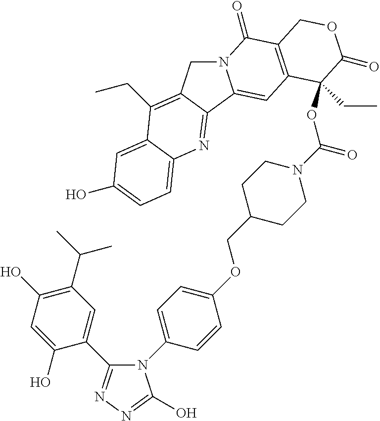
N12CC3=C(CC)C4=CC(O)=CC=C4N=C3C1=CC1=C(C2=O)COC(=O)C1(CC)OC(N1CCC(COC2=CC=C(N3C(C4=CC(C(C)C)=C(O)C=C4O)=NN=C3O)C=C2)CC1)=O
